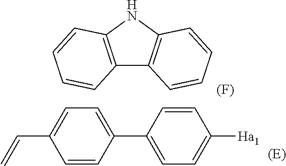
C12=C(NC3=C1C=CC=C3)C=CC=C2.[(F)].C1=CC(C2=CC=C([Ha1])C=C2)=CC=C1C=C
